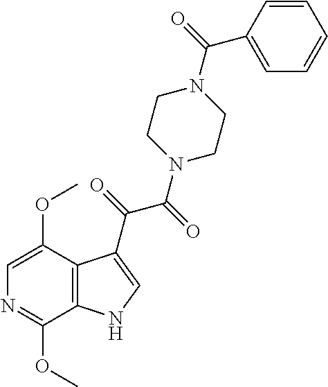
C1=C(OC)C2=C(C(OC)=N1)NC=C2C(C(N1CCN(C(C2=CC=CC=C2)=O)CC1)=O)=O
